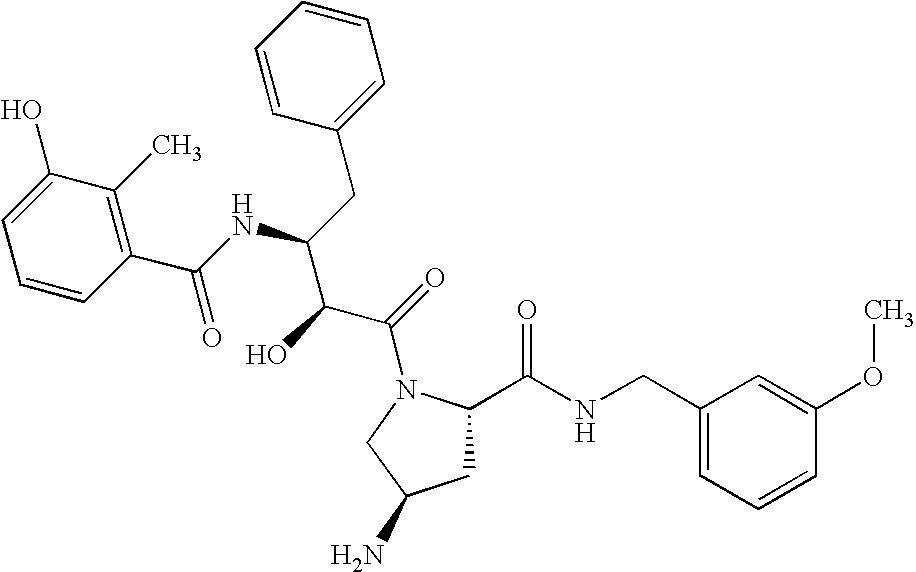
C1C(C(NCC2=CC=CC(OC)=C2)=O)N(C(=O)C(C(NC(C2=C(C)C(O)=CC=C2)=O)CC2=CC=CC=C2)O)CC1N
